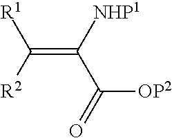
O=C([OP2])C(=C([R2])[R1])[NHP1]
